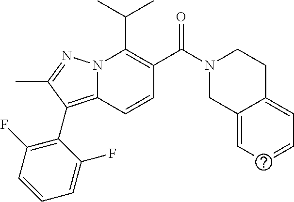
CC(C)C1=C(C(N2CCC3=CC=CC=C3C2)=O)C=CC2=C(C3=C(F)C=CC=C3F)C(C)=NN12
